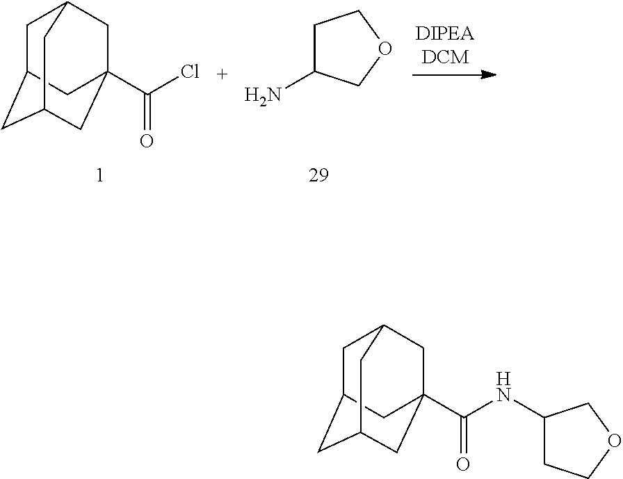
C1C2CC3CC(C(Cl)=O)(CC1C3)C2.C1(N)CCOC1.C1C2CC3CC(C(NC4CCOC4)=O)(CC1C3)C2
